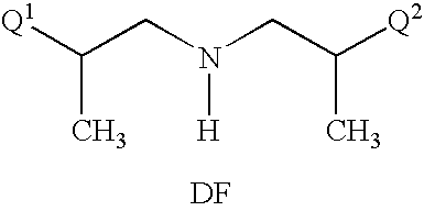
[Q1]C(CN(CC([Q2])C)[H])C.[DF]
